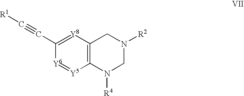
C12=C([Y8]=C(C#C[R1])[Y6]=[Y5]1)CN([R2])CN2[R4]
